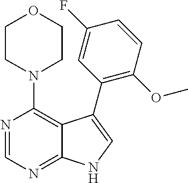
C12=NC=NC(N3CCOCC3)=C1C(C1=C(OC)C=CC(F)=C1)=CN2
